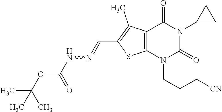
C12=C(N(CCC[CN])C(=O)N(C3CC3)C1=O)SC(C=NNC(=O)OC(C)(C)C)=C2C
